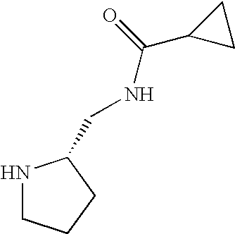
N1CCCC1CNC(C1CC1)=O
